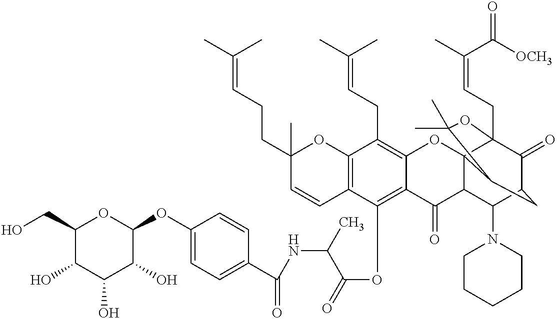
C1(O)C(CO)OC(OC2=CC=C(C(=O)NC(C(=O)OC3=C4C(=C(CC=C(C)C)C5=C3C=CC(C)(CCC=C(C)C)O5)OC35C(C4=O)C(N4CCCCC4)C4C(=O)C3(CC=C(C)C(=O)[OCH3])OC(C)(C)C5C4)C)C=C2)C(O)C1O
